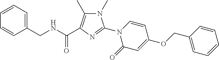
C1(C)=C(C(NCC2=CC=CC=C2)=O)N=C(N2C(=O)C=C(OCC3=CC=CC=C3)C=C2)N1C
